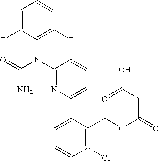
C1=C(F)C(N(C2=NC(C3=CC=CC(Cl)=C3COC(=O)CC(O)=O)=CC=C2)C(=O)N)=C(F)C=C1
